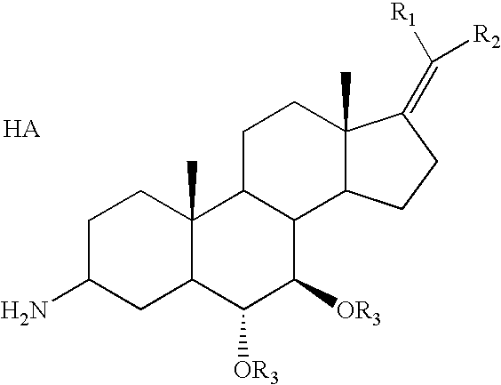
C1C(N)CC2C(C)(C1)C1C(C([OR3])C2[OR3])C2C(C)(CC1)C(=C([R1])[R2])CC2
